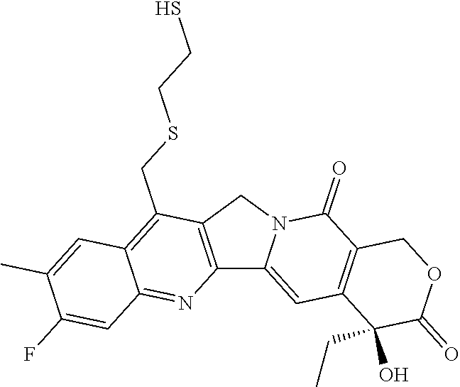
C12=C(CN3C1=CC1=C(C3=O)COC(=O)C1(CC)O)C(CSCCS)=C1C(=N2)C=C(F)C(C)=C1
